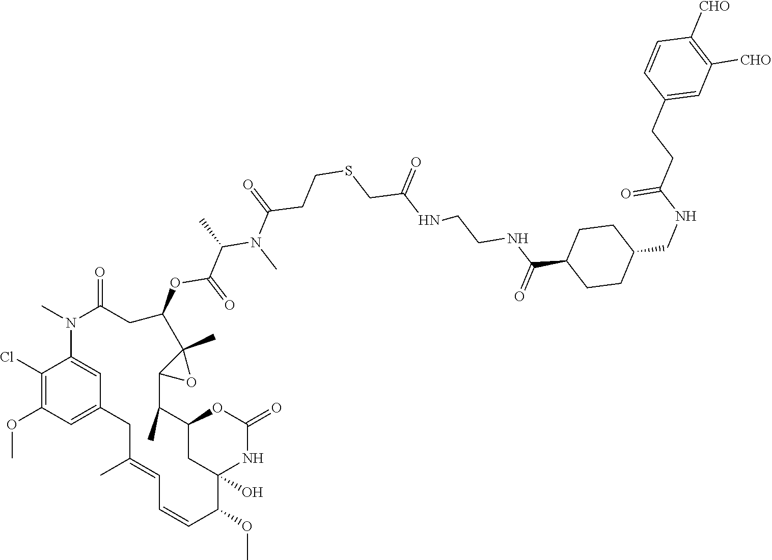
C1(Cl)=C(OC)C=C2C=C1N(C)C(=O)CC(OC(=O)C(N(C)C(CCSCC(NCCNC(C1CCC(CNC(=O)CCC3=CC([CHO])=C([CHO])C=C3)CC1)=O)=O)=O)C)C1(C)C(C(C)C3OC(=O)NC(O)(C(OC)C=CC=C(C)C2)C3)O1
